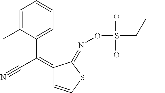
C1=C(C)C(C(C#N)=C2C=CSC2=NOS(=O)(=O)CCC)=CC=C1
